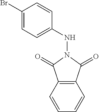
C1=CC=CC2=C1C(=O)N(NC1=CC=C(Br)C=C1)C2=O
